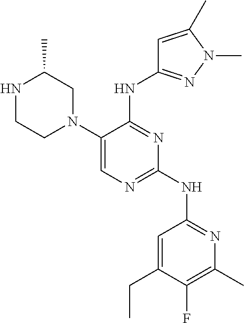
C1(N2CC(C)NCC2)=CN=C(NC2=NC(C)=C(F)C(CC)=C2)N=C1NC1=NN(C)C(C)=C1
